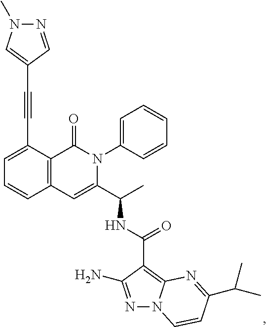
C1(C#CC2=CN(C)N=C2)=CC=CC2=C1C(=O)N(C1=CC=CC=C1)C(C(C)NC(C1=C3N(N=C1N)C=CC(C(C)C)=N3)=O)=C2
